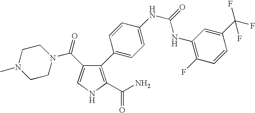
C1N(C)CCN(C(C2=CNC(C(N)=O)=C2C2=CC=C(NC(NC3=C(F)C=CC(C(F)(F)F)=C3)=O)C=C2)=O)C1
